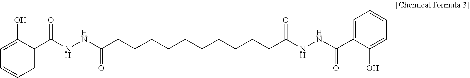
C1=C(O)C(C(NNC(CCCCCCCCCCC(NNC(C2=CC=CC=C2O)=O)=O)=O)=O)=CC=C1
